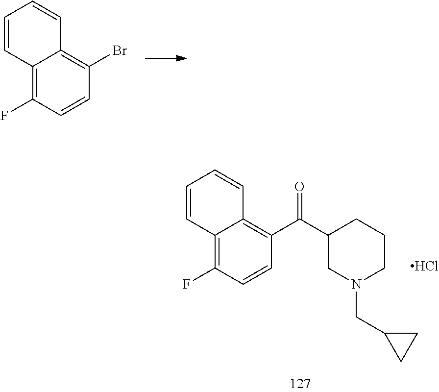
BrC1=C2C(=C(F)C=C1)C=CC=C2.C(C1CN(CC2CC2)CCC1)(=O)C1=C2C(=C(F)C=C1)C=CC=C2.Cl
